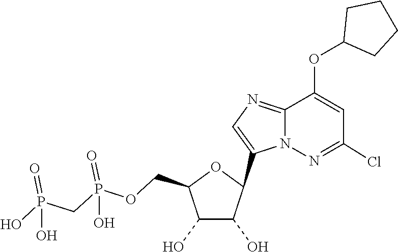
C1(C2C(O)C(O)C(COP(=O)(O)CP(=O)(O)O)O2)=CN=C2C(OC3CCCC3)=CC(Cl)=NN12
